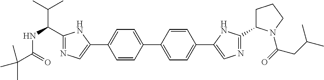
C1=CC(C2=CC=C(C3=CN=C(C4CCCN4C(=O)CC(C)C)N3)C=C2)=CC=C1C1=CN=C(C(NC(C(C)(C)C)=O)C(C)C)N1
